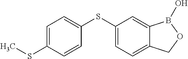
C1(SC2=CC=C3C(=C2)B(O)OC3)=CC=C(SC)C=C1
